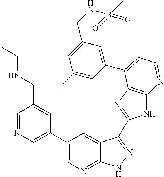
C1=NC=C(C2=CN=C3C(=C2)C(C2=NC4=C(N2)N=CC=C4C2=CC(CNS(C)(=O)=O)=CC(F)=C2)=NN3)C=C1CNCC
